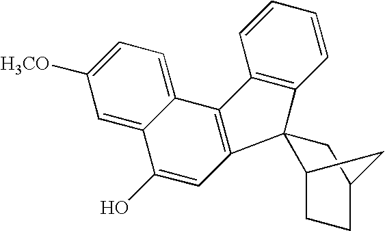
C1=CC=CC2=C1C1(C3=C2C2=CC=C([H3CO])C=C2C(O)=C3)C2CCC(C1)C2
